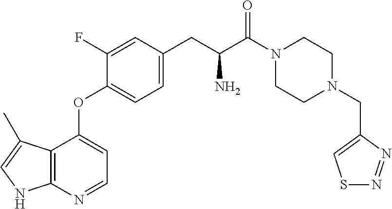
C1CN(CC2=CSN=N2)CCN1C(C(CC1=CC=C(OC2=CC=NC3=C2C(C)=CN3)C(F)=C1)N)=O
